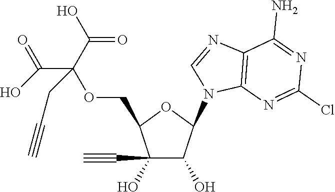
C1(C#C)(O)C(O)C(N2C=NC3=C2N=C(Cl)N=C3N)OC1COC(C(=O)O)(C(O)=O)CC#C
